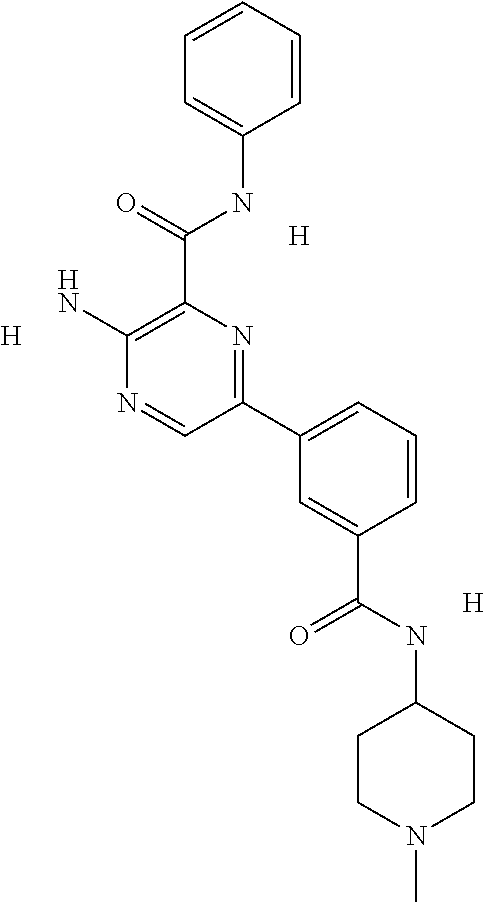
[H].C1(C(NC2=CC=CC=C2)=O)=C(N)N=CC(C2=CC=CC(C(NC3CCN(C)CC3)=O)=C2)=N1.[H].[H]
